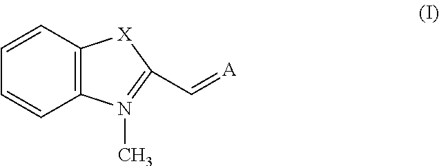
C1=CC2=C(C=C1)N(C)=C(C=[A])[X]2
